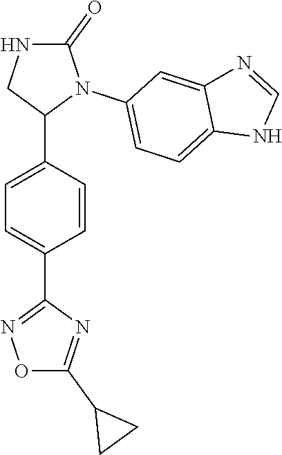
C1=C(C2N(C3=CC=C4C(=C3)N=CN4)C(=O)NC2)C=CC(C2=NOC(C3CC3)=N2)=C1
